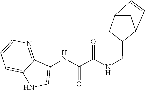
C1(NC(=O)C(=O)NCC2CC3C=CC2C3)=CNC2=CC=CN=C12
